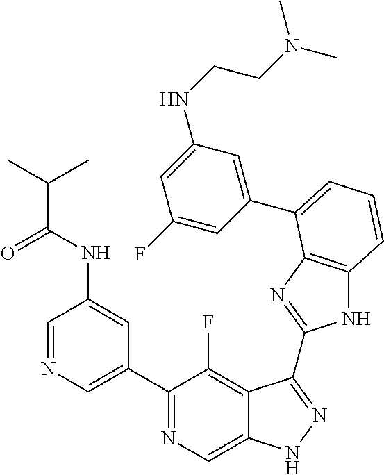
C1=NC=C(C2=NC=C3C(=C2F)C(C2=NC4=C(N2)C=CC=C4C2=CC(NCCN(C)C)=CC(F)=C2)=NN3)C=C1NC(C(C)C)=O
